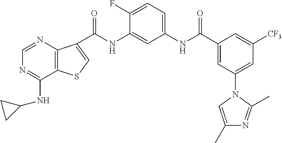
C(NC1=CC(NC(C2=CC(N3C=C(C)N=C3C)=CC([CF3])=C2)=O)=CC=C1F)(=O)C1=CSC2=C1N=CN=C2NC1CC1
